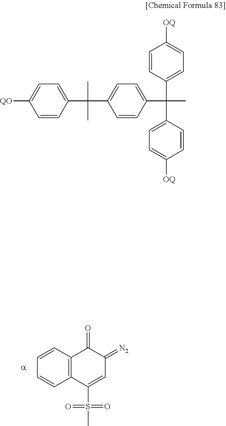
C12=C(C=CC=C1)C(=O)C(=[N2])C=C2S(=O)(=O)C.C1=CC(C(C)(C)C2=CC=C(C(C3=CC=C([OQ])C=C3)(C3=CC=C([OQ])C=C3)C)C=C2)=CC=C1[QO]
